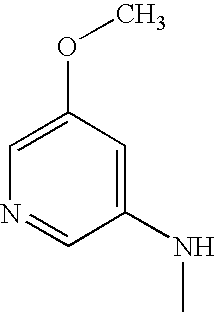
C1=C(OC)C=C(NC)C=N1
